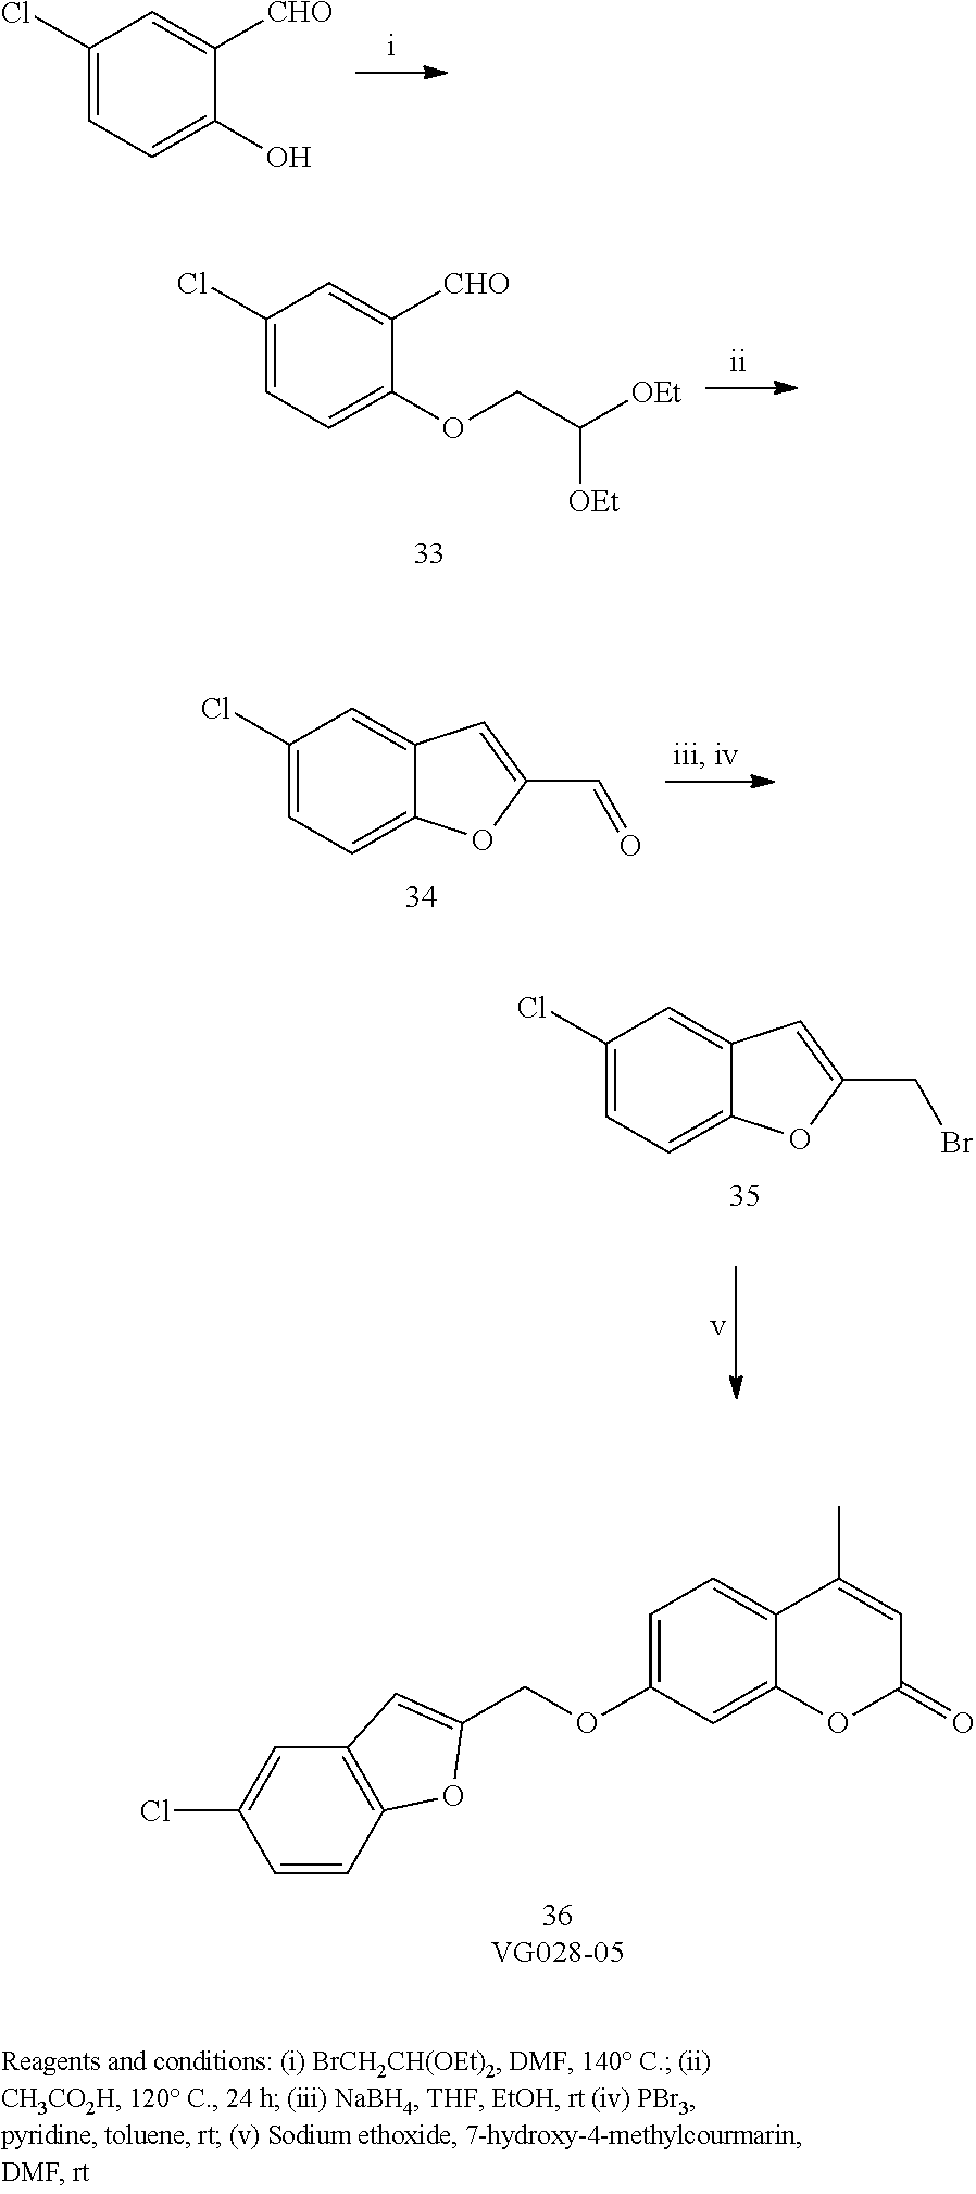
C1(Cl)=CC=C(O)C([CHO])=C1.C12=C(C=CC(Cl)=C1)OC(COC1=CC=C3C(=C1)OC(=O)C=C3C)=C2.C1(Cl)=CC=C(OCC([OEt])[OEt])C([CHO])=C1.C1(Cl)=CC=C2C(=C1)C=C(C=O)O2.C1(Cl)=CC=C2C(=C1)C=C(CBr)O2
